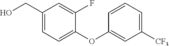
C1(CO)=CC=C(OC2=CC([CF3])=CC=C2)C(F)=C1
